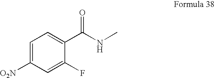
C1=C([O2N])C=C(F)C(C(NC)=O)=C1
